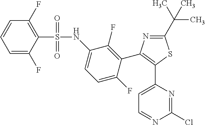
C1=C(C2=C(C3=C(F)C(NS(C4=C(F)C=CC=C4F)(=O)=O)=CC=C3F)N=C(C(C)(C)C)S2)N=C(Cl)N=C1
